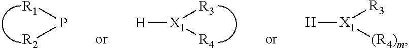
[H][X1]([(R4)m])[R3].[H][X1]([R4])[R3].P([R2])[R1]
